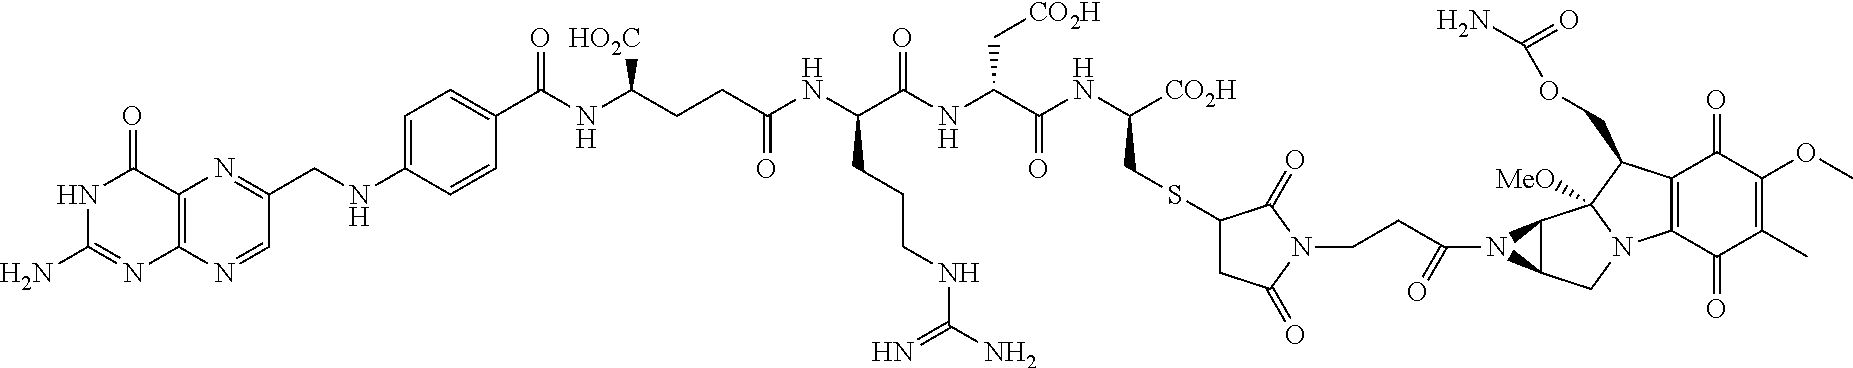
C12=C(N=CC(CNC3=CC=C(C(=O)NC([HO2C])CCC(=O)NC(CCCNC(=N)N)C(=O)NC(C[CO2H])C(=O)NC(CSC4CC(=O)N(CCC(N5C6C5C5([MeO])N(C6)C6=C(C5COC(N)=O)C(=O)C(OC)=C(C)C6=O)=O)C4=O)[CO2H])C=C3)=N1)N=C(N)NC2=O
